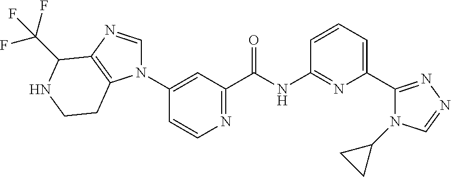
N1(C2=CC(C(NC3=NC(C4=NN=CN4C4CC4)=CC=C3)=O)=NC=C2)C=NC2=C1CCNC2C(F)(F)F
